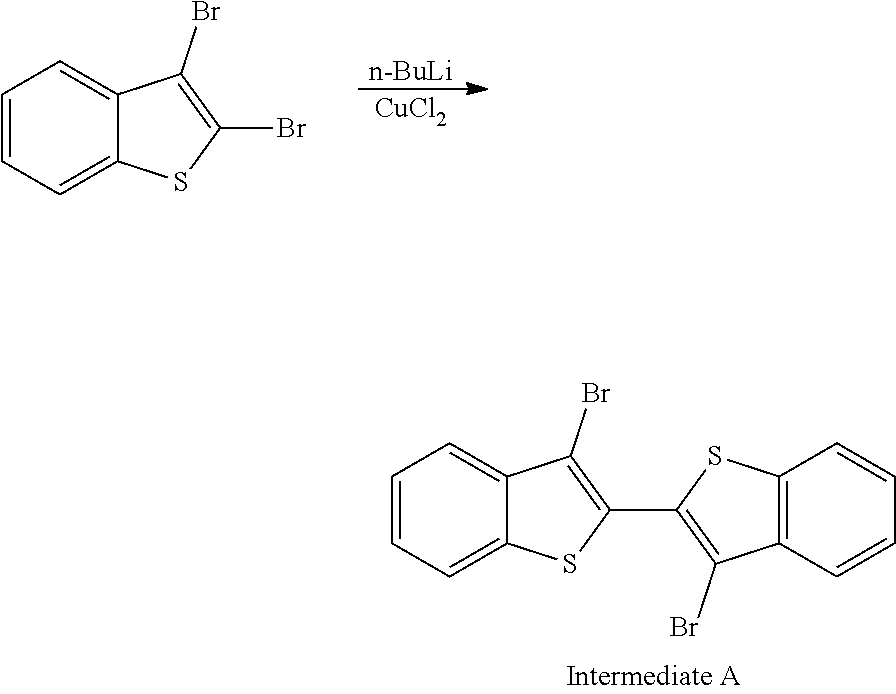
C1=CC=C2C(=C1)C(Br)=C(Br)S2.[n-BuLi].[CuCl2].C1=CC=C2C(=C1)C(Br)=C(C1=C(Br)C3=C(S1)C=CC=C3)S2
